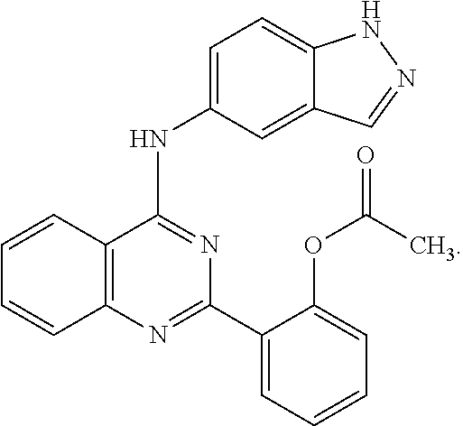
C12=CC=C(NC3=NC(C4=CC=CC=C4OC(C)=O)=NC4=C3C=CC=C4)C=C1C=NN2
